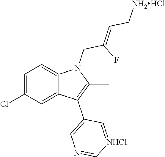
C1=C(Cl)C=C2C(=C1)N(CC(F)=CC[NH2HCl])C(C)=C2C1=CN=C[NHCl]=C1
